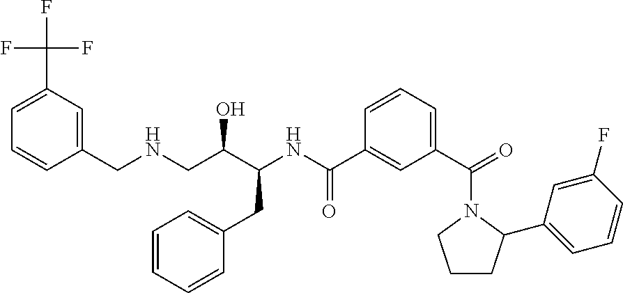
FC(C1=CC=CC(CNCC(C(NC(C2=CC(C(=O)N3CCCC3C3=CC=CC(F)=C3)=CC=C2)=O)CC2=CC=CC=C2)O)=C1)(F)F
